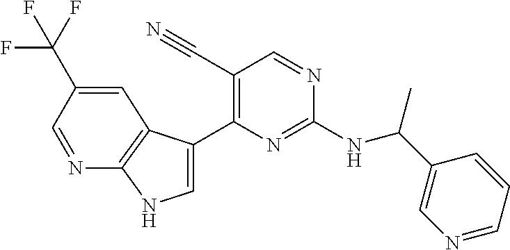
C(NC1=NC(C2=CNC3=C2C=C(C(F)(F)F)C=N3)=C(C#N)C=N1)(C1=CN=CC=C1)C
